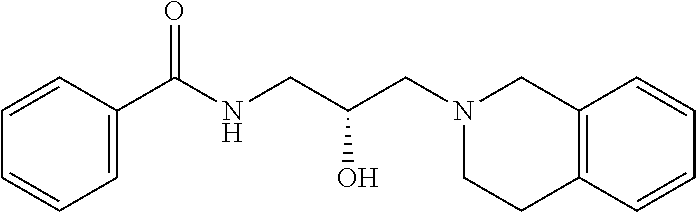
C1=CC(C(NCC(CN2CCC3=C(C2)C=CC=C3)O)=O)=CC=C1
